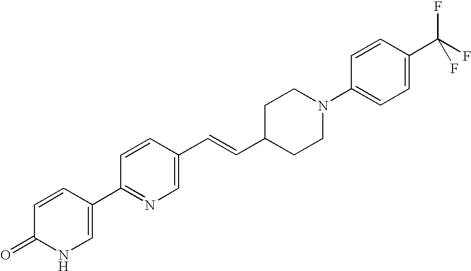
C1(=O)NC=C(C2=NC=C(C=CC3CCN(C4=CC=C(C(F)(F)F)C=C4)CC3)C=C2)C=C1
